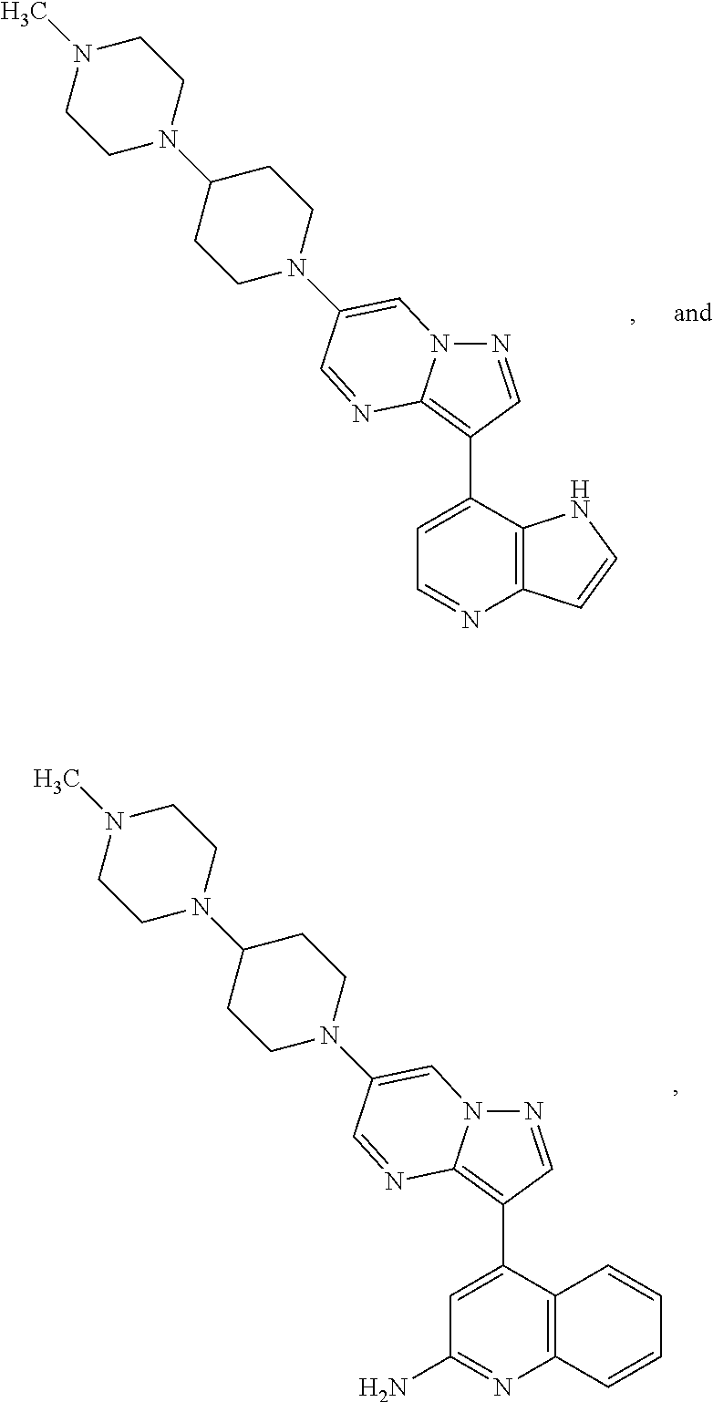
N1=CC(C2=CC=NC3=C2NC=C3)=C2N1C=C(N1CCC(N3CCN(C)CC3)CC1)C=N2.N1=CC(C2=CC(N)=NC3=C2C=CC=C3)=C2N1C=C(N1CCC(N3CCN(C)CC3)CC1)C=N2
